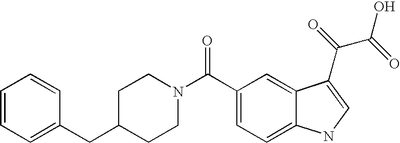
C(C1CCN(C(=O)C2=CC=C3C(=C2)C(C(=O)C(=O)O)=CN3)CC1)C1=CC=CC=C1
